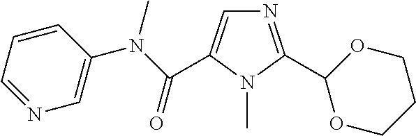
N1=C(C2OCCCO2)N(C)C(C(N(C2=CN=CC=C2)C)=O)=C1
